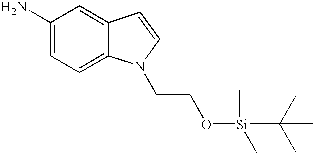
NC1=CC=C2C(=C1)C=CN2CCO[Si](C)(C)C(C)(C)C
